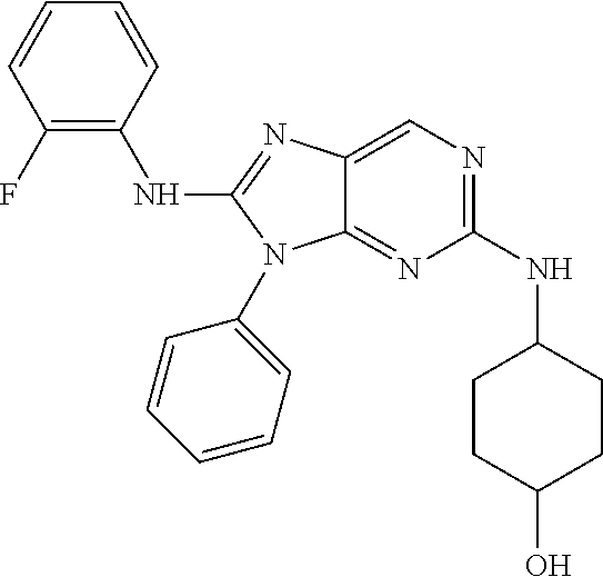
C1(NC2CCC(O)CC2)=NC=C2C(=N1)N(C1=CC=CC=C1)C(NC1=C(F)C=CC=C1)=N2
